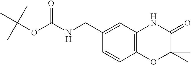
C(NC(OC(C)(C)C)=O)C1=CC2=C(C=C1)OC(C)(C)C(=O)N2
